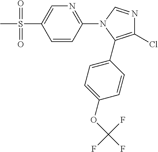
C1=CC(N2C(C3=CC=C(OC(F)(F)F)C=C3)=C(Cl)N=C2)=NC=C1S(C)(=O)=O
